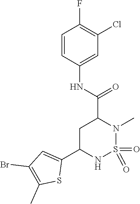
C1=CC(NC(=O)C2CC(C3=CC(Br)=C(C)S3)NS(=O)(=O)N2C)=CC(Cl)=C1F
